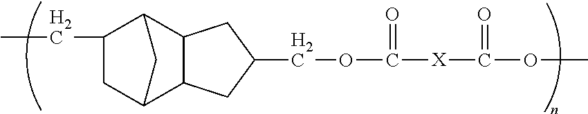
C1C2C3C(C(C1CC)C2)CC(COC([X]C(=O)OC)=O)C3
